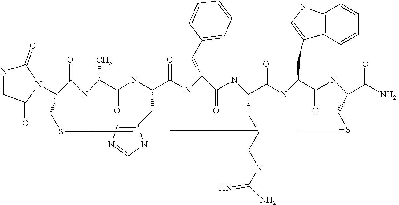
N1(C2C(=O)NC(C)C(=O)NC(CC3=CN=CN3)C(=O)NC(CC3=CC=CC=C3)C(=O)NC(CCCNC(N)=N)C(=O)NC(CC3=CNC4=C3C=CC=C4)C(=O)NC(C([NH2])=O)CSSC2)C(=O)NCC1=O
